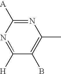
N1=C([H])C(B)=C(C)N=C1[A]
